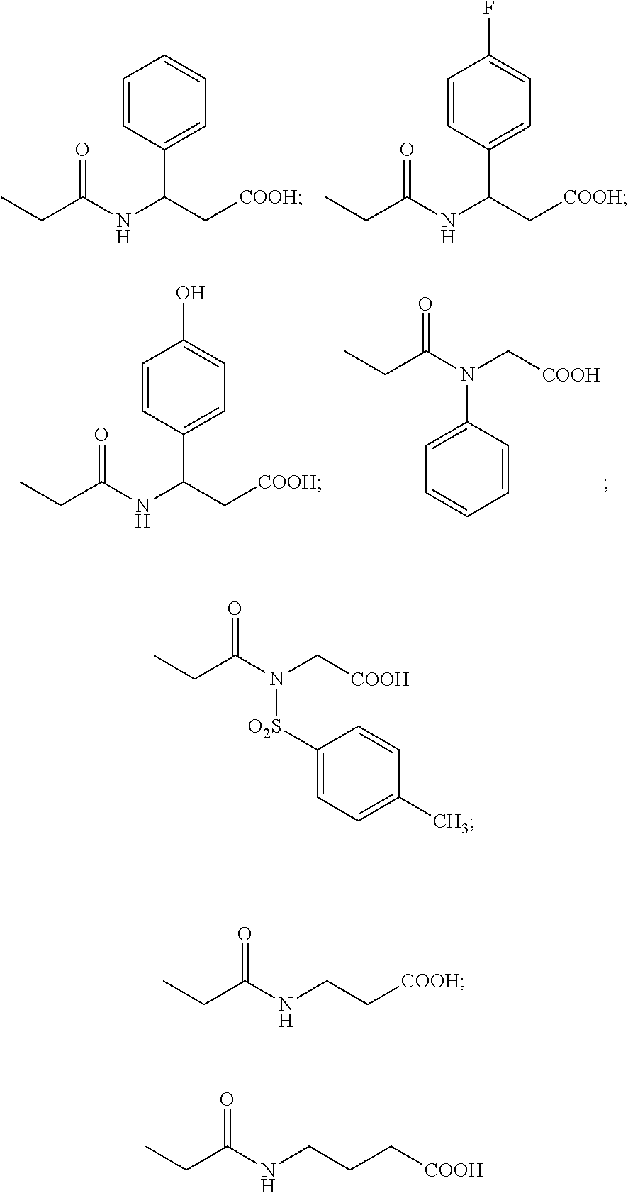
CCC(N(C[COOH])[O2S]C1=CC=C(C)C=C1)=O.CCC(NC(C[COOH])C1=CC=CC=C1)=O.CCC(NC(C[COOH])C1=CC=C(F)C=C1)=O.CCC(N(C[COOH])C1=CC=CC=C1)=O.CCC(NC(C[COOH])C1=CC=C(O)C=C1)=O.CCC(NCC[COOH])=O.CCC(NCCC[COOH])=O
